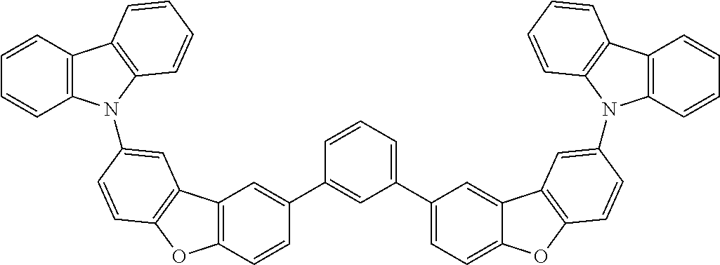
C1(C2=CC=C3C(=C2)C2=C(O3)C=CC(N3C4=C(C=CC=C4)C4=C3C=CC=C4)=C2)=CC=CC(C2=CC3=C(C=C2)OC2=C3C=C(N3C4=C(C5=C3C=CC=C5)C=CC=C4)C=C2)=C1
